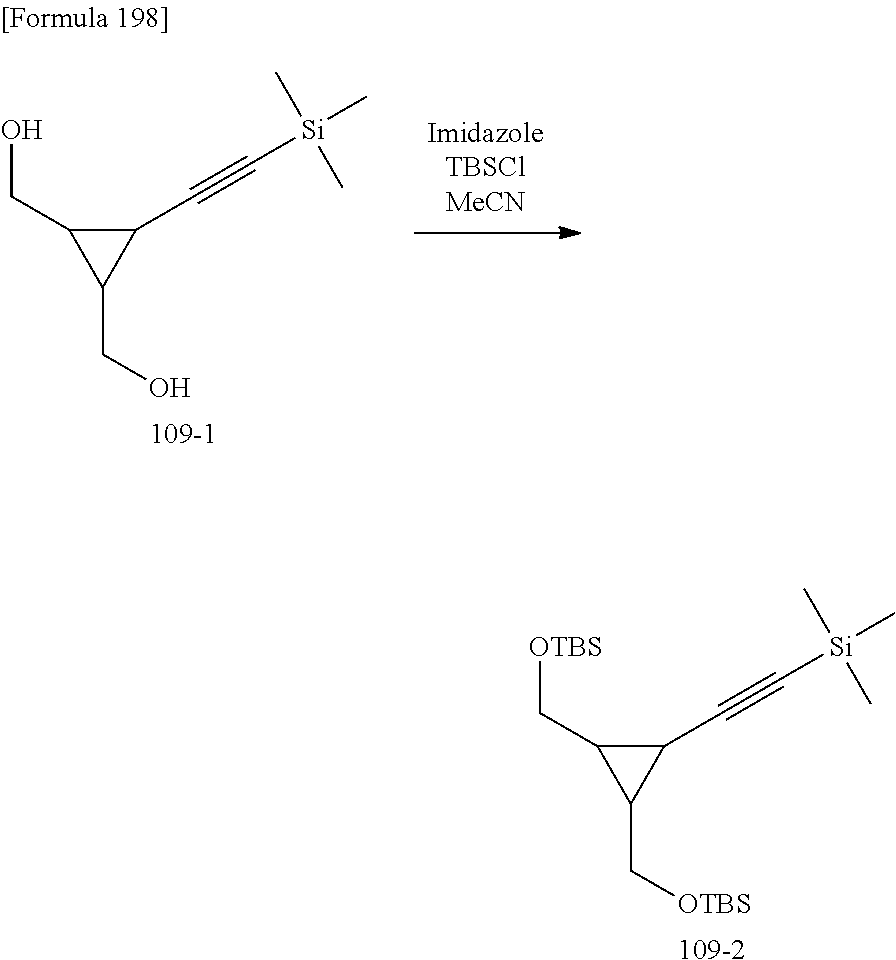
[109-2].C1(C#C[Si](C)(C)C)C(C[OTBS])C1C[OTBS].[109-1].C1(C#C[Si](C)(C)C)C(CO)C1CO
